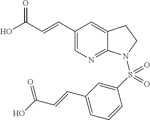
OC(C=CC1=CN=C2C(=C1)CCN2S(C1=CC(C=CC(O)=O)=CC=C1)(=O)=O)=O
